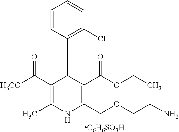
C1(C([H3CO])=O)=C(C)NC(COCCN)=C(C(OCC)=O)C1C1=C(Cl)C=CC=C1.[C6H6SO3H]
